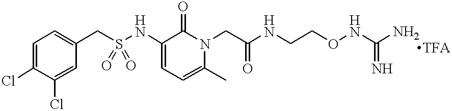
C1=C(Cl)C(Cl)=CC(CS(NC2=CC=C(C)N(CC(NCCONC(N)=N)=O)C2=O)(=O)=O)=C1.[TFA]
